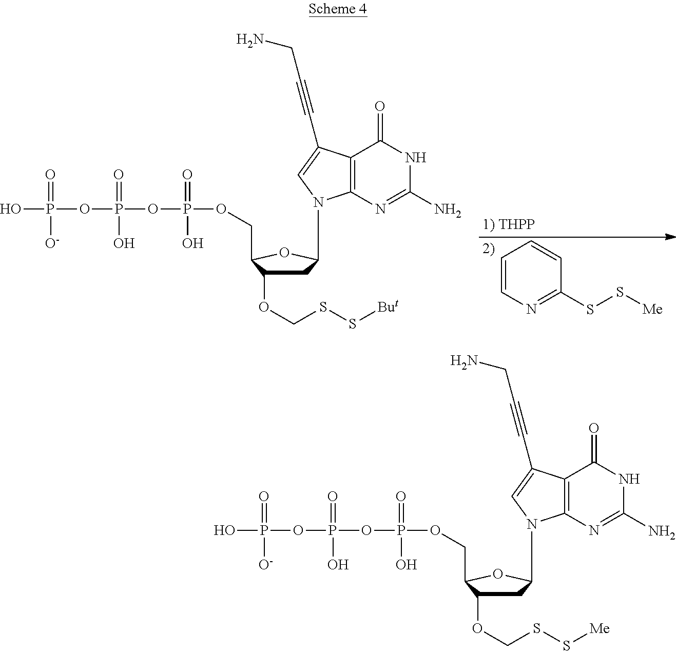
C1=CN=C(SS[Me])C=C1.C1C(OCSS[But])C(COP(=O)(O)OP(=O)(O)OP(O)(=O)[O-])OC1N1C2=C(C(=O)NC(N)=N2)C(C#CCN)=C1.C1C(OCSS[Me])C(COP(=O)(O)OP(=O)(O)OP(O)(=O)[O-])OC1N1C2=C(C(=O)NC(N)=N2)C(C#CCN)=C1
